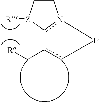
c1(C[R])c[Ir]n2c-1[Z]([R])CC2
